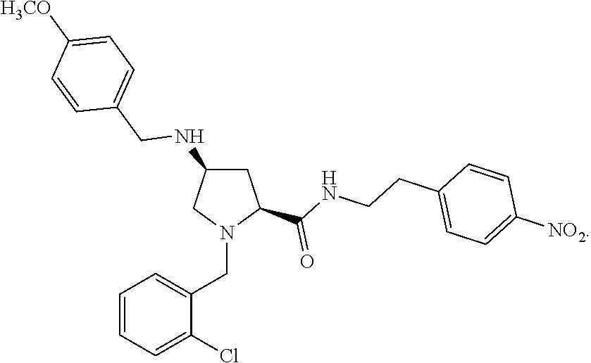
C1C(NCC2=CC=C([H3CO])C=C2)CN(CC2=CC=CC=C2Cl)C1C(NCCC1=CC=C([NO2])C=C1)=O
